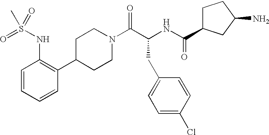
C1=CC=CC(C2CCN(C(C(CC3=CC=C(Cl)C=C3)NC(=O)C3CCC(N)C3)=O)CC2)=C1NS(=O)(=O)C
